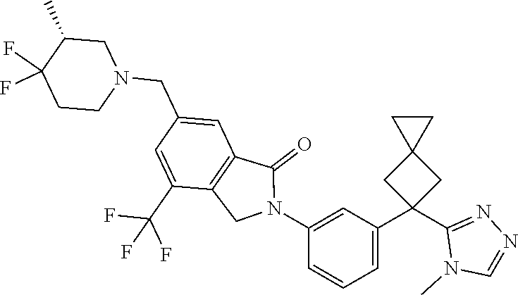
C1(CN2CC(C)C(F)(F)CC2)=CC2=C(C(C(F)(F)F)=C1)CN(C1=CC(C3(C4=NN=CN4C)CC4(C3)CC4)=CC=C1)C2=O
